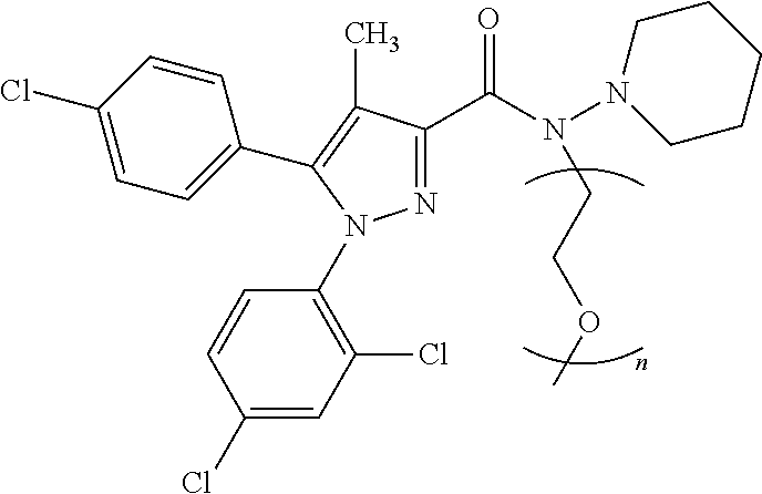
N1=C(C(N(N2CCCCC2)CCOC)=O)C(C)=C(C2=CC=C(Cl)C=C2)N1C1=C(Cl)C=C(Cl)C=C1
